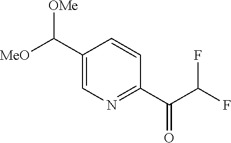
[MeO]C(C1=CN=C(C(C(F)F)=O)C=C1)[OMe]
